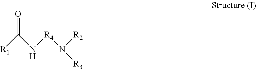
[R1]C(N[R4]N([R3])[R2])=O
